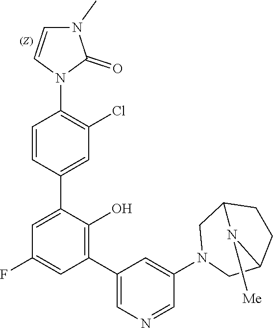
C1=C(C2=CC(Cl)=C(N3C(=O)N(C)C=C3)C=C2)C(O)=C(C2=CN=CC(N3CC4CCC(C3)N4[Me])=C2)C=C1F
